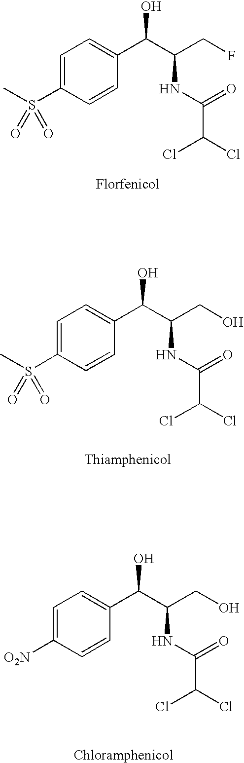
C1=C([O2N])C=CC(C(C(NC(=O)C(Cl)Cl)CO)O)=C1.C1=C(S(C)(=O)=O)C=CC(C(C(NC(=O)C(Cl)Cl)CO)O)=C1.C1=C(S(C)(=O)=O)C=CC(C(C(NC(=O)C(Cl)Cl)CF)O)=C1
